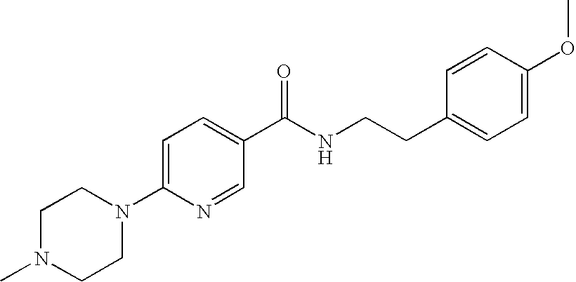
C1N(C)CCN(C2=CC=C(C(NCCC3=CC=C(OC)C=C3)=O)C=N2)C1
